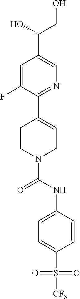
C1=C(F)C(C2=CCN(C(NC3=CC=C(S([CF3])(=O)=O)C=C3)=O)CC2)=NC=C1C(CO)O
